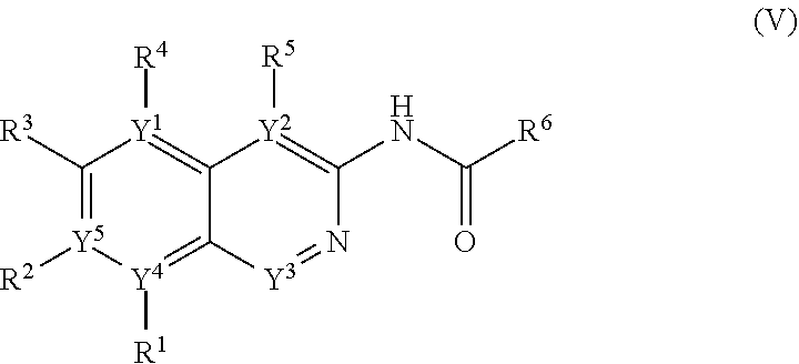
C1([R3])=[Y5]([R2])[Y4]([R1])=C2C(=[Y1]1[R4])[Y2]([R5])=C(NC(=O)[R6])N=[Y3]2
